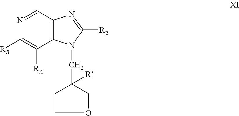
C12=C(C=NC([RB])=C1[RA])N=C([R2])N2CC1([R])CCOC1
